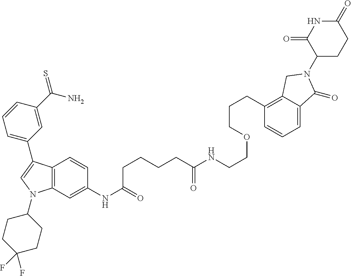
C12=C(C=C(NC(=O)CCCCC(NCCOCCCC3=C4C(=CC=C3)C(=O)N(C3CCC(=O)NC3=O)C4)=O)C=C1)N(C1CCC(F)(F)CC1)C=C2C1=CC=CC(C(N)=S)=C1
